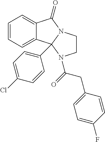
C1=CC=C2C(=C1)C1(C3=CC=C(Cl)C=C3)N(C2=O)CCN1C(=O)CC1=CC=C(F)C=C1
